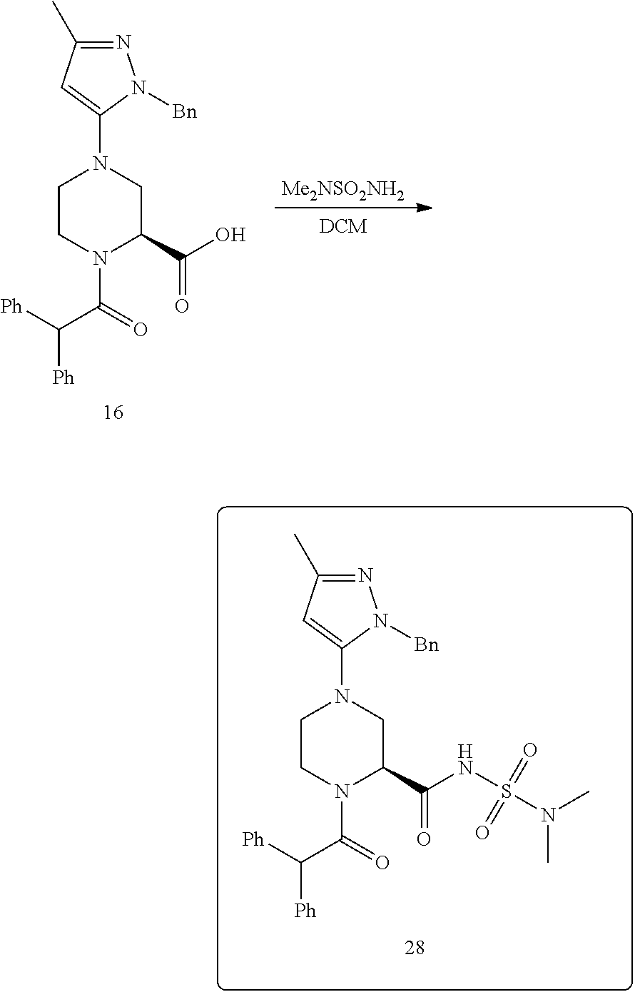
C1CN(C(=O)C([Ph])[Ph])C(C(O)=O)CN1C1=CC(C)=NN1[Bn].[Me2NSO2NH2].C1CN(C(=O)C([Ph])[Ph])C(C(NS(N(C)C)(=O)=O)=O)CN1C1=CC(C)=NN1[Bn]
